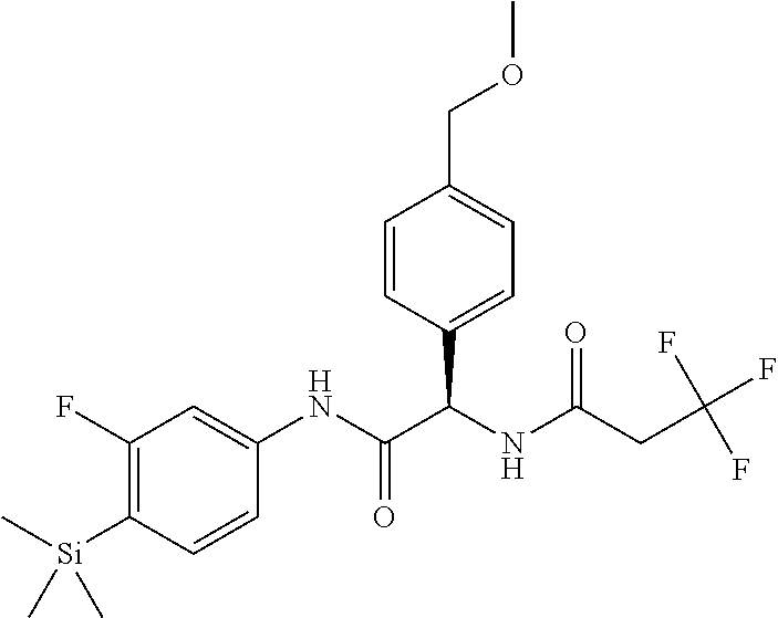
C1(F)=C([Si](C)(C)C)C=CC(NC(C(NC(=O)CC(F)(F)F)C2=CC=C(COC)C=C2)=O)=C1
